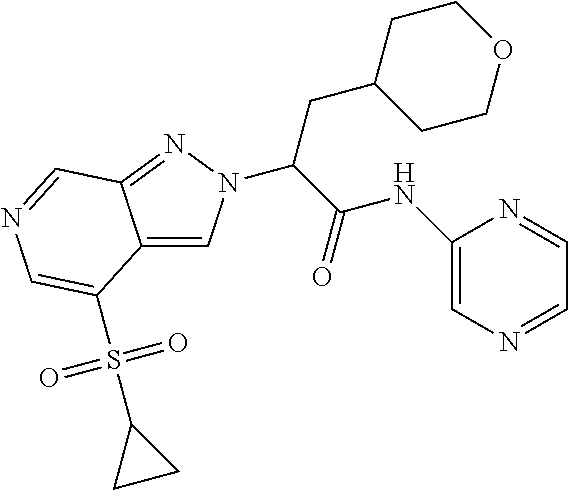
C12=CN(C(C(NC3=CN=CC=N3)=O)CC3CCOCC3)N=C1C=NC=C2S(C1CC1)(=O)=O
